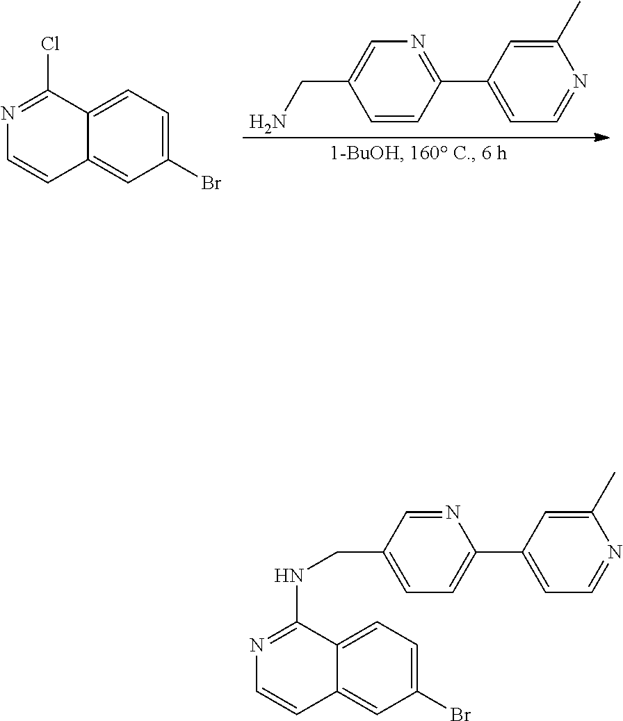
C1=CC(C2=CC=NC(C)=C2)=NC=C1CN.N1=C(Cl)C2=CC=C(Br)C=C2C=C1.C1=CC2=CC(Br)=CC=C2C(NCC2=CC=C(C3=CC=NC(C)=C3)N=C2)=N1
